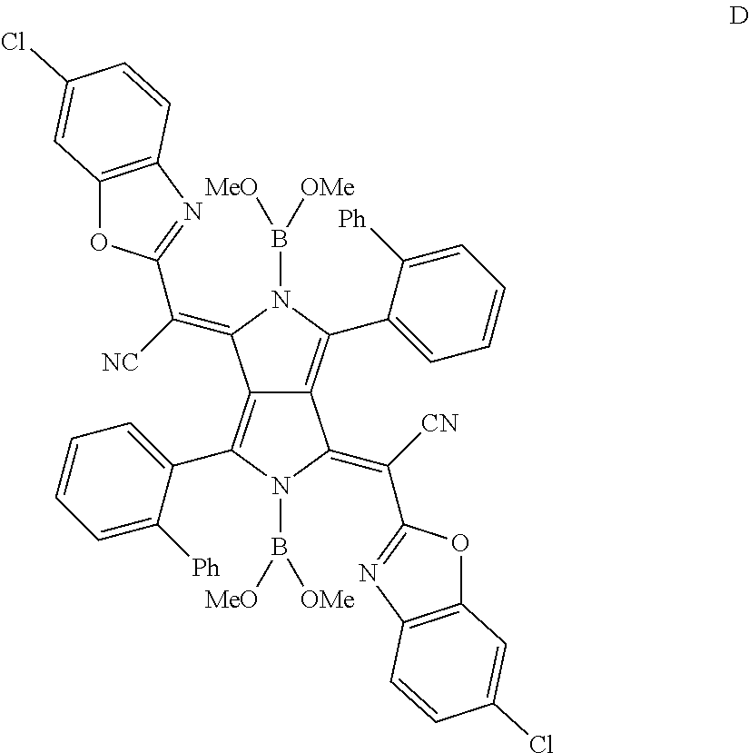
C12=C(C3=CC=CC=C3[Ph])N(B([OMe])[MeO])C(=C([CN])C3=NC4=C(O3)C=C(Cl)C=C4)C1=C(C1=CC=CC=C1[Ph])N(B([MeO])[OMe])C2=C([NC])C1=NC2=C(O1)C=C(Cl)C=C2
